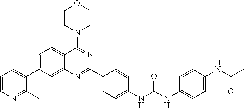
C1=CN=C(C)C(C2=CC=C3C(=C2)N=C(C2=CC=C(NC(NC4=CC=C(NC(C)=O)C=C4)=O)C=C2)N=C3N2CCOCC2)=C1
